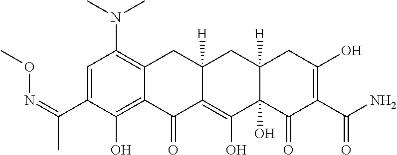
C1=C(C(=NOC)C)C(O)=C2C(=C1N(C)C)CC1([H])C(=C(O)C3(O)C([H])(C1)CC(O)=C(C(=O)N)C3=O)C2=O
